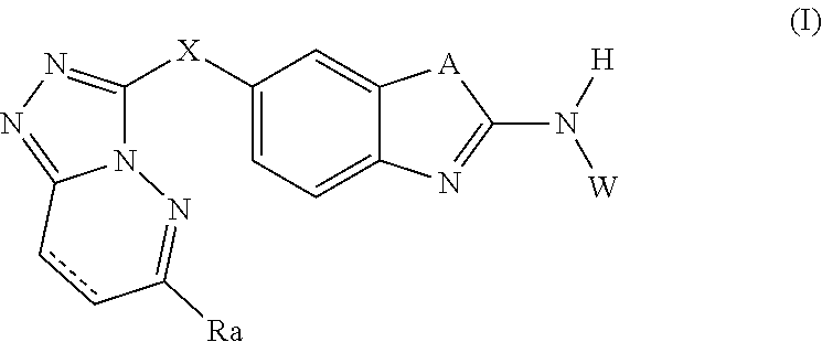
N12C([X]C3=CC=C4C(=C3)[A]C(N([H])[W])=N4)=NN=C1ccC([Ra])=N2
